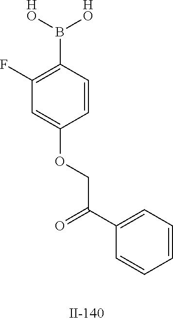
B(C1=C(F)C=C(OCC(=O)C2=CC=CC=C2)C=C1)([HO])[HO]
